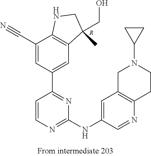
[R].C12=C(C(CO)(C)CN1)C=C(C1=NC(NC3=CC4=C(N=C3)CCN(C3CC3)C4)=NC=C1)C=C2C#N
